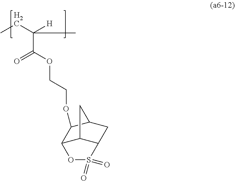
C12C3C(CC(C3)C1OCCOC(C(CC)([H])C)=O)S(=O)(=O)O2
